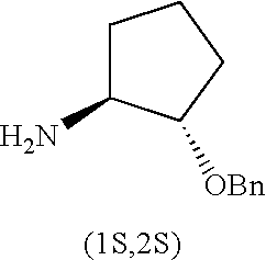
C1C(N)C([OBn])CC1
